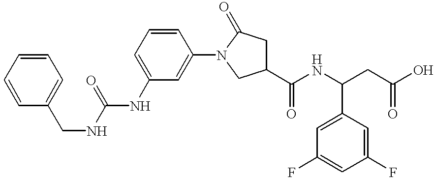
C1=CC=CC(CNC(=O)NC2=CC=CC(N3CC(C(NC(C4=CC(F)=CC(F)=C4)CC(O)=O)=O)CC3=O)=C2)=C1
